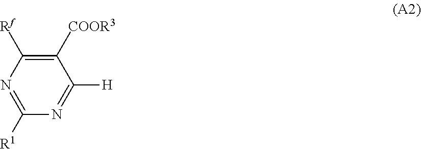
N1=C([R1])N=C([H])C([COOR3])=C1[Rf]
